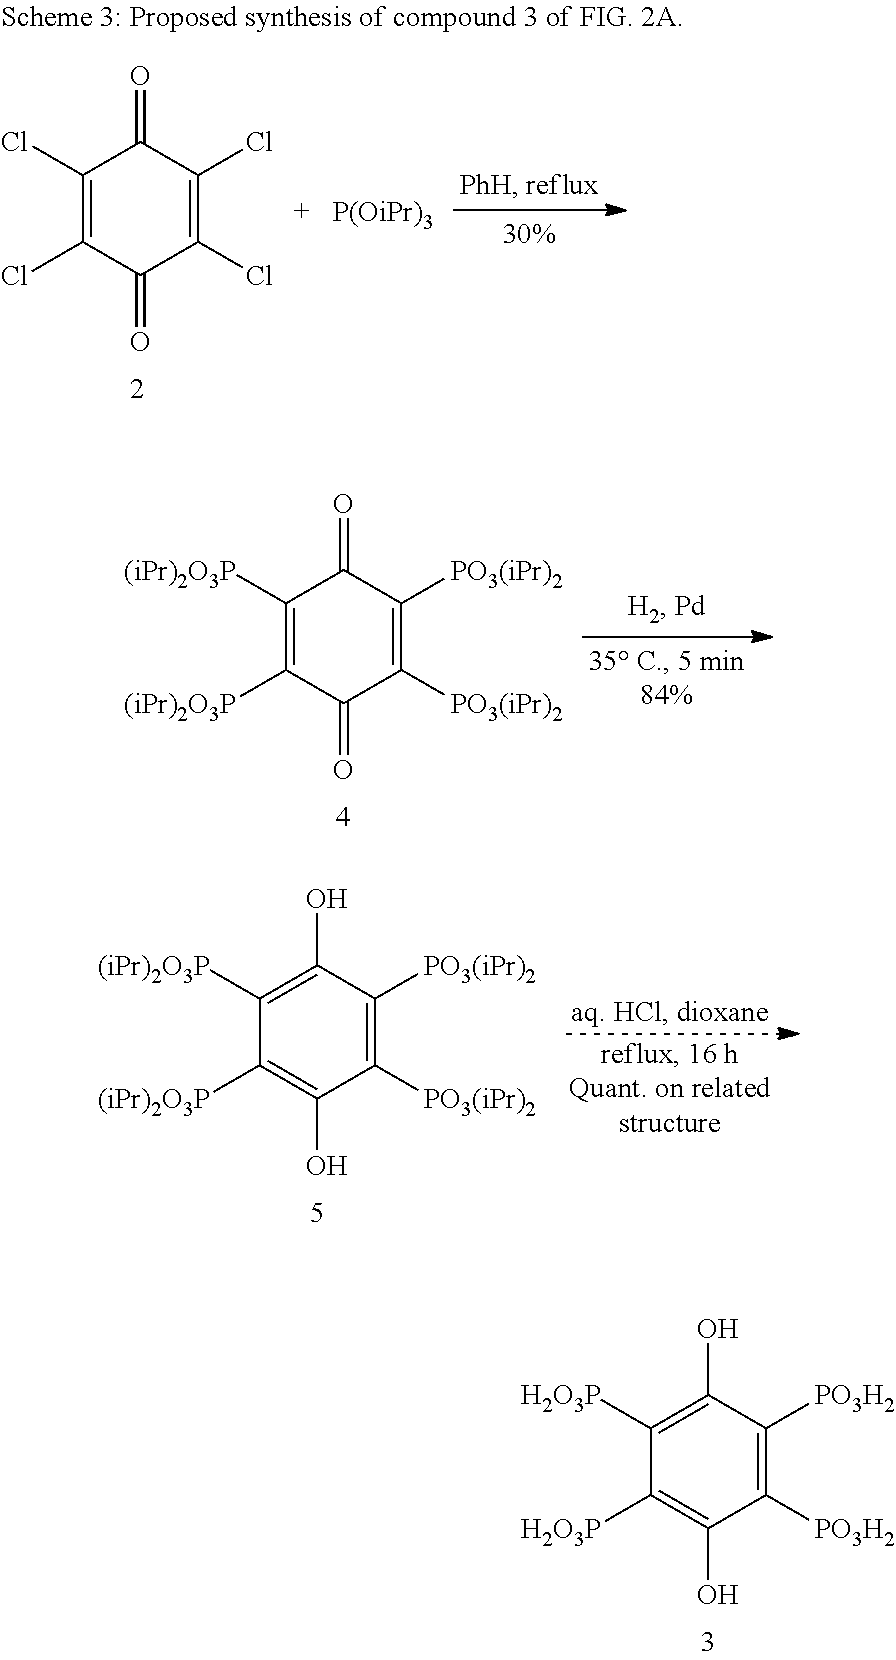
C1(Cl)=C(Cl)C(=O)C(Cl)=C(Cl)C1=O.[P(OiPr)3].C1([(iPr)2O3P])=C([(iPr)2O3P])C(=O)C([PO3(iPr)2])=C([PO3(iPr)2])C1=O.C1([(iPr)2O3P])=C(O)C([PO3(iPr)2])=C([PO3(iPr)2])C(O)=C1[(iPr)2O3P].C1([H2O3P])=C(O)C([PO3H2])=C([PO3H2])C(O)=C1[H2O3P]
